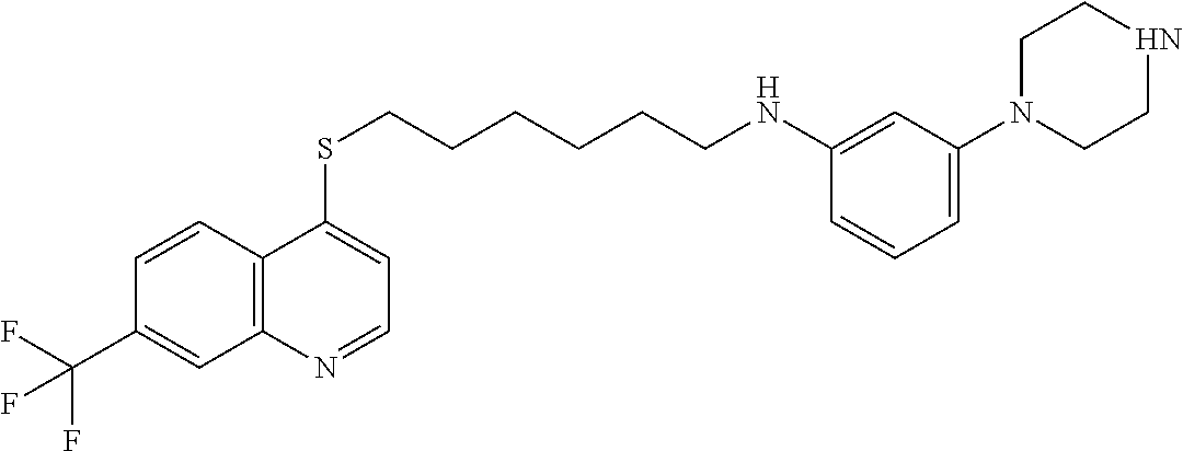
C12=C(C=CC(C(F)(F)F)=C1)C(SCCCCCCNC1=CC(N3CCNCC3)=CC=C1)=CC=N2
